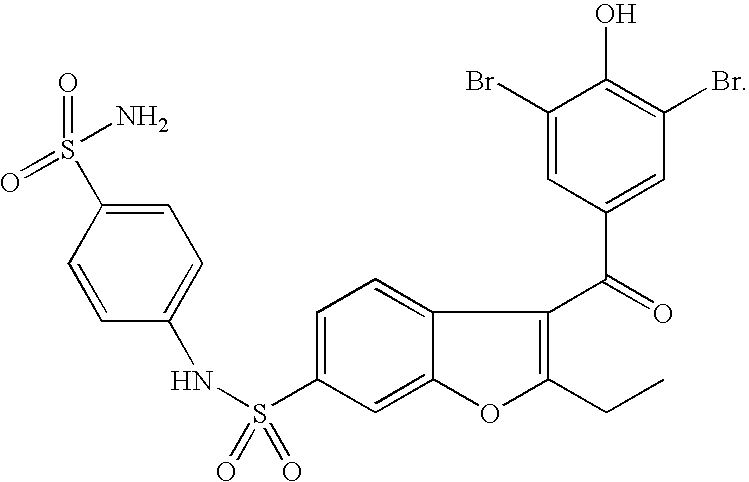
C1=C(S(=O)(N)=O)C=CC(NS(C2=CC=C3C(=C2)OC(CC)=C3C(=O)C2=CC(Br)=C(O)C(Br)=C2)(=O)=O)=C1
